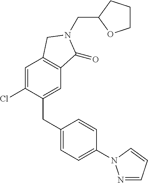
C(N1C(=O)C2=C(C=C(Cl)C(CC3=CC=C(N4N=CC=C4)C=C3)=C2)C1)C1OCCC1
